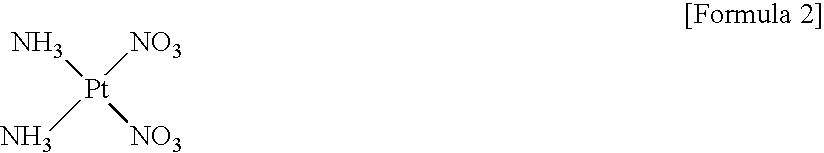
[Pt]([NO3])(N)(N)[NO3]
